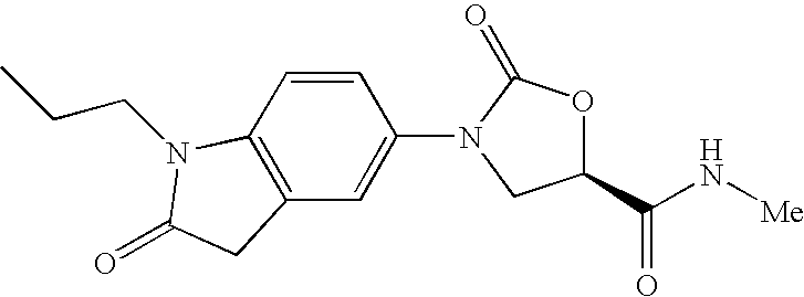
C12=C(C=CC(N3CC(C(N[Me])=O)OC3=O)=C1)N(CCC)C(=O)C2
